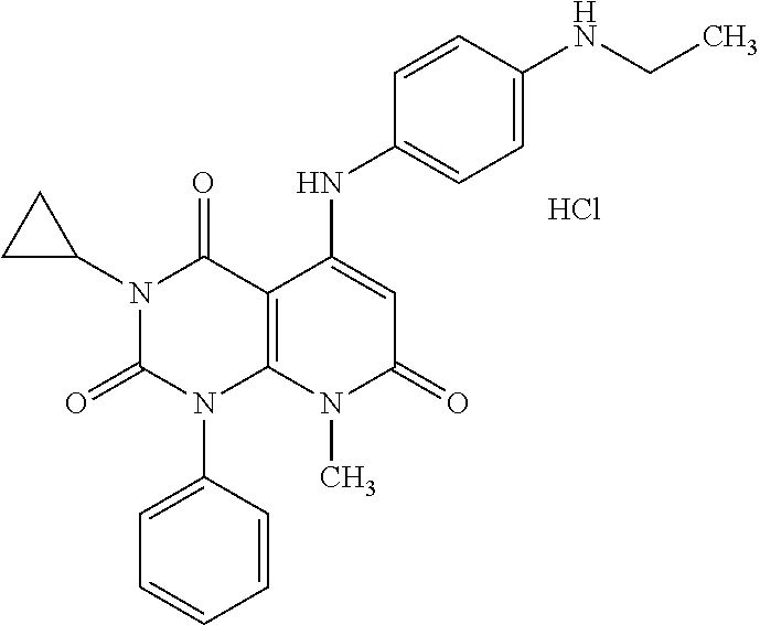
C1=CC(N2C3=C(C(=O)N(C4CC4)C2=O)C(NC2=CC=C(NCC)C=C2)=CC(=O)N3C)=CC=C1.Cl
